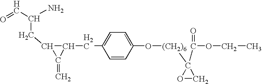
C1(CC2=CC=C(O[(CH2)6]C3(C(OCC)=O)OC3)C=C2)C(CC(C=O)N)C1=C
